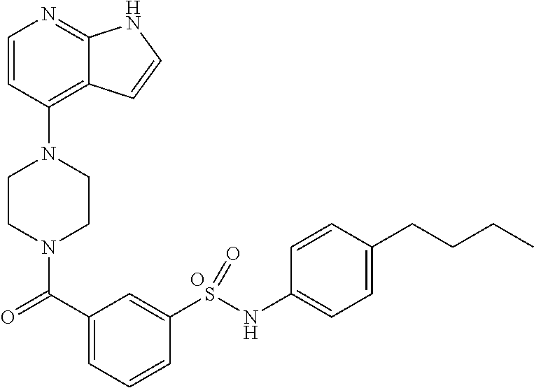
C1CN(C(=O)C2=CC=CC(S(NC3=CC=C(CCCC)C=C3)=O)=C2)CCN1C1=C2C(=NC=C1)NC=C2.O
